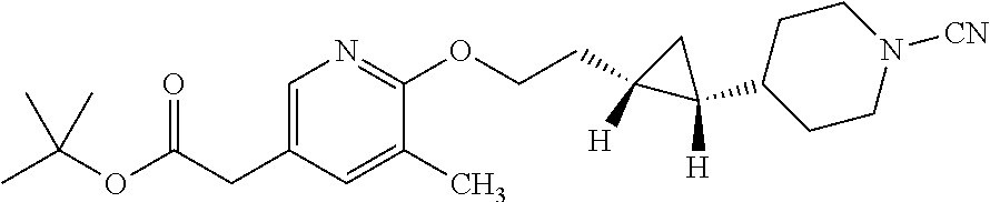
C1(CCOC2=NC=C(CC(OC(C)(C)C)=O)C=C2C)([H])C(C2CCN([CN])CC2)([H])C1
